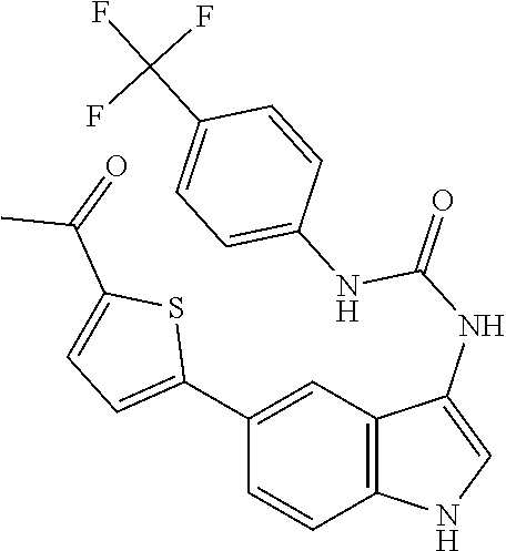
C12=C(C=C(C3=CC=C(C(=O)C)S3)C=C1)C(NC(=O)NC1=CC=C(C(F)(F)F)C=C1)=CN2
